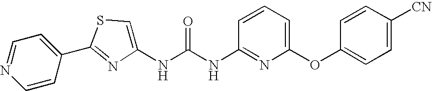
C1=CC(C2=NC(NC(NC3=NC(OC4=CC=C([CN])C=C4)=CC=C3)=O)=CS2)=CC=N1
